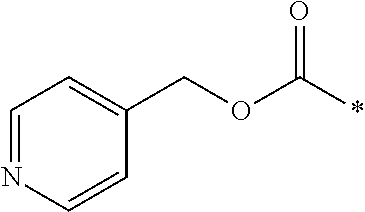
C1(COC(*)=O)=CC=NC=C1
